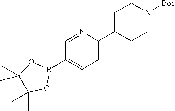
C1(B2OC(C)(C)C(C)(C)O2)=CC=C(C2CCN([Boc])CC2)N=C1
